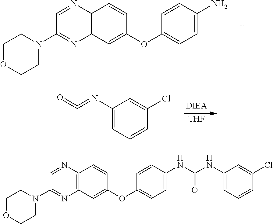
O(C1=CC2=C(C=C1)N=CC(N1CCOCC1)=N2)C1=CC=C(N)C=C1.ClC1=CC(N=C=O)=CC=C1.[THF].C1=C(NC(NC2=CC=CC(Cl)=C2)=O)C=CC(OC2=CC3=C(C=C2)N=CC(N2CCOCC2)=N3)=C1
